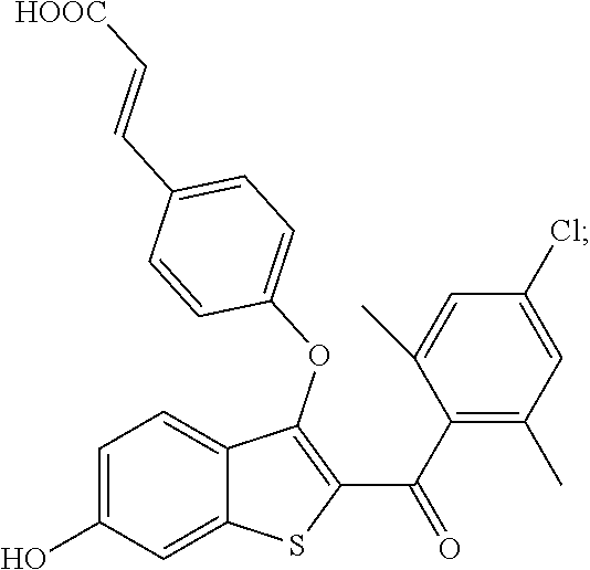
C1=C(O)C=C2C(=C1)C(OC1=CC=C(C=C[HOOC])C=C1)=C(C(C1=C(C)C=C(Cl)C=C1C)=O)S2
